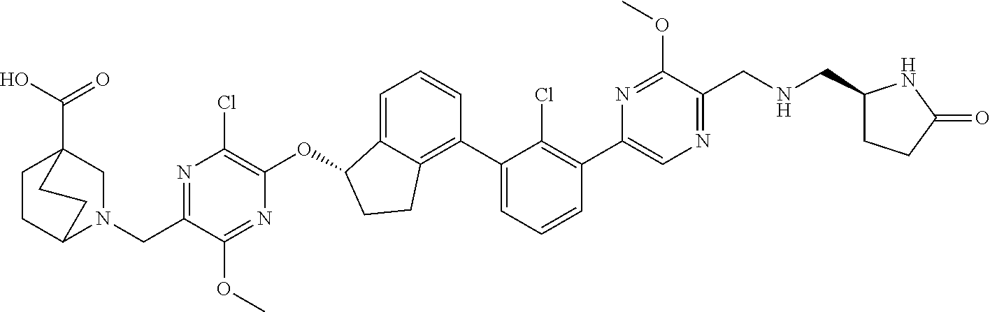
O(C1C2=CC=CC(C3=CC=CC(C4=CN=C(CNCC5CCC(=O)N5)C(OC)=N4)=C3Cl)=C2CC1)C1=C(Cl)N=C(CN2CC3(C(=O)O)CCC2CC3)C(OC)=N1
